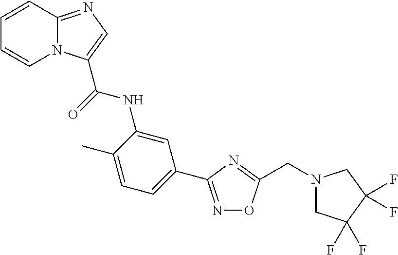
C1=CC2=NC=C(C(=O)NC3=CC(C4=NOC(CN5CC(F)(F)C(F)(F)C5)=N4)=CC=C3C)N2C=C1
